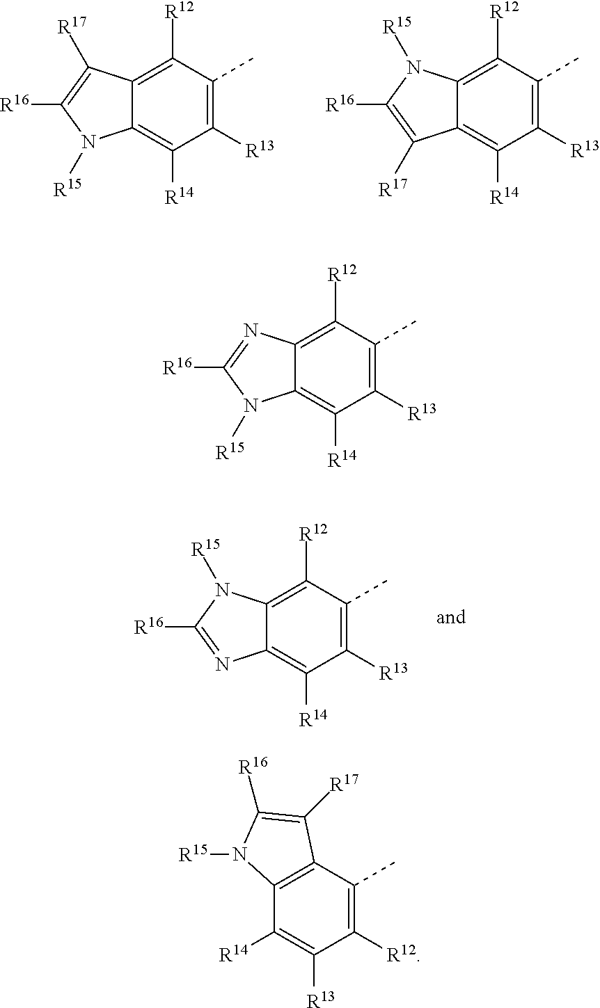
C12=C([R12])C(C)=C([R13])C([R14])=C1N([R15])C([R16])=C2[R17].C12=C([R12])C(C)=C([R13])C([R14])=C1C([R17])=C([R16])N2[R15].C12=C(C(C)=C([R12])C([R13])=C1[R14])C([R17])=C([R16])N2[R15].C12=C([R12])C(C)=C([R13])C([R14])=C1N=C([R16])N2[R15].C12=C([R12])C(C)=C([R13])C([R14])=C1N([R15])C([R16])=N2
